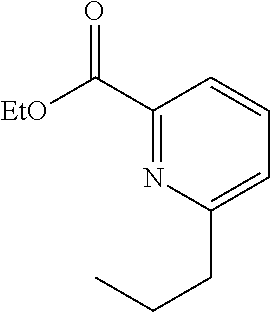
C1(C([EtO])=O)=NC(CCC)=CC=C1
